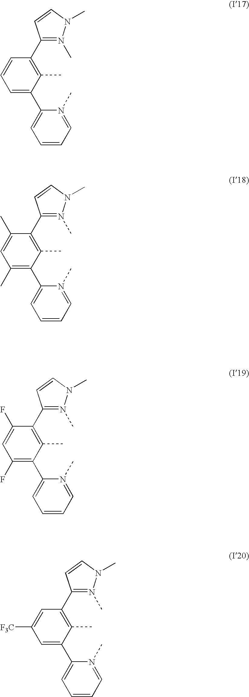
C1(C2=C(C)C(C3=CC=CC=N3C)=CC=C2)=N(C)N(C)C=C1.C1(C2=C(C)C(C3=CC=CC=N3C)=C(C)C=C2C)=N(C)N(C)C=C1.C1(C2=C(C)C(C3=CC=CC=N3C)=C(F)C=C2F)=N(C)N(C)C=C1.C1(C2=C(C)C(C3=CC=CC=N3C)=CC([F3C])=C2)=N(C)N(C)C=C1
